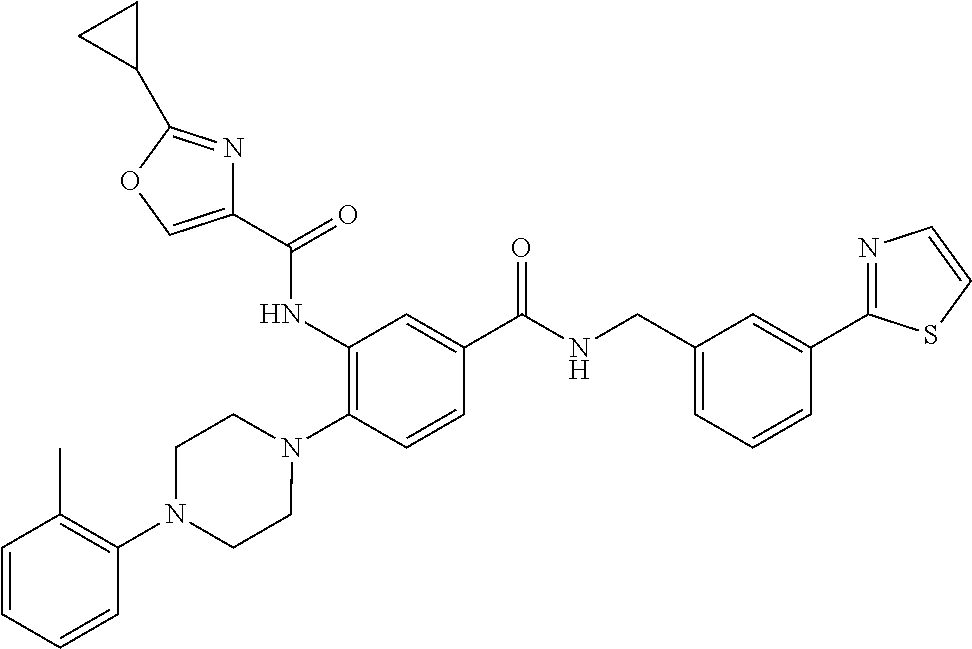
C1(NC(=O)C2=COC(C3CC3)=N2)=C(N2CCN(C3=C(C)C=CC=C3)CC2)C=CC(C(=O)NCC2=CC=CC(C3=NC=CS3)=C2)=C1
